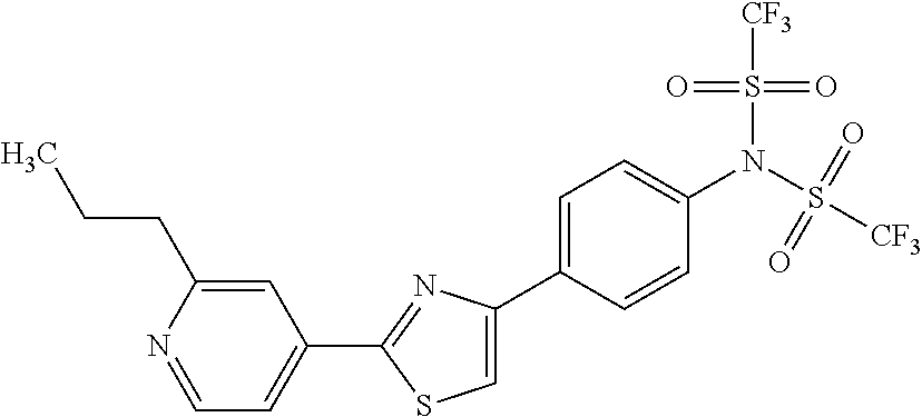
C1(C2=NC(C3=CC=C(N(S([CF3])(=O)=O)S([CF3])(=O)=O)C=C3)=CS2)=CC=NC(CCC)=C1
